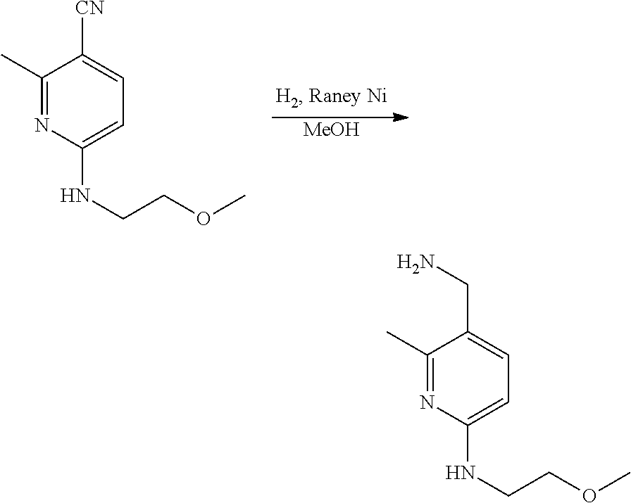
[MeOH].C1(C)=NC(NCCOC)=CC=C1[CN].C1(C)=NC(NCCOC)=CC=C1CN
